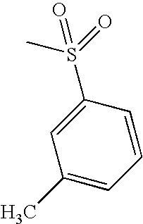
C1(S(=O)(C)=O)=CC(C)=CC=C1
